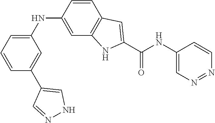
C1=CC2=C(C=C1NC1=CC=CC(C3=CNN=C3)=C1)NC(C(=O)NC1=CN=NC=C1)=C2
